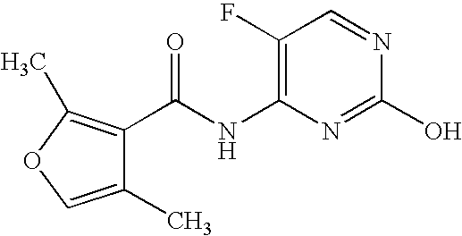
N(C1=C(F)C=NC(O)=N1)C(C1=C(C)OC=C1C)=O
